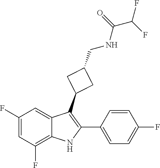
C1=CC(F)=CC=C1C1=C(C2CC(CNC(=O)C(F)F)C2)C2=CC(F)=CC(F)=C2N1
